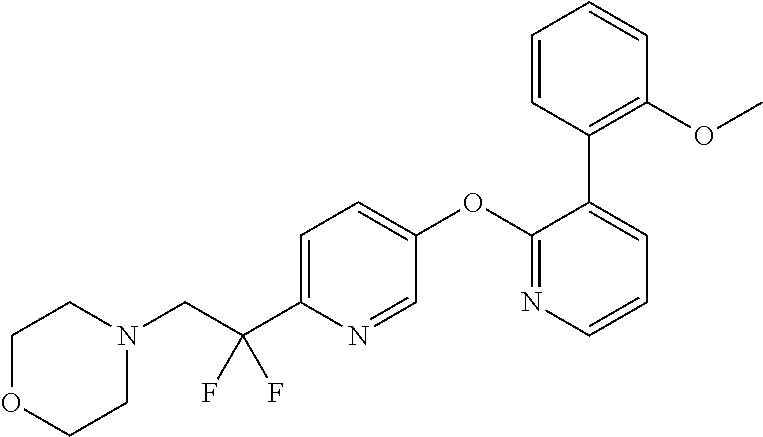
C1=C(C(CN2CCOCC2)(F)F)N=CC(OC2=NC=CC=C2C2=C(OC)C=CC=C2)=C1
